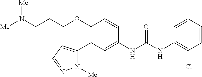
C1(OCCCN([Me])[Me])=C(C2=CC=NN2[Me])C=C(NC(NC2=C(Cl)C=CC=C2)=O)C=C1
